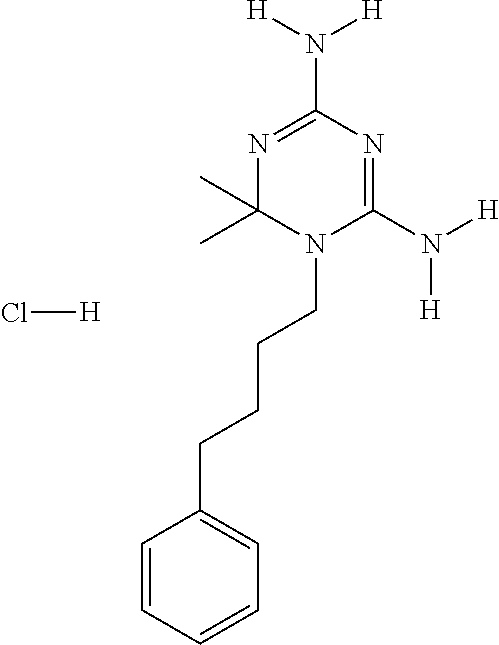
C1=CC=CC=C1CCCCN1C(N([H])[H])=NC(N([H])[H])=NC1(C)C.Cl[H]
